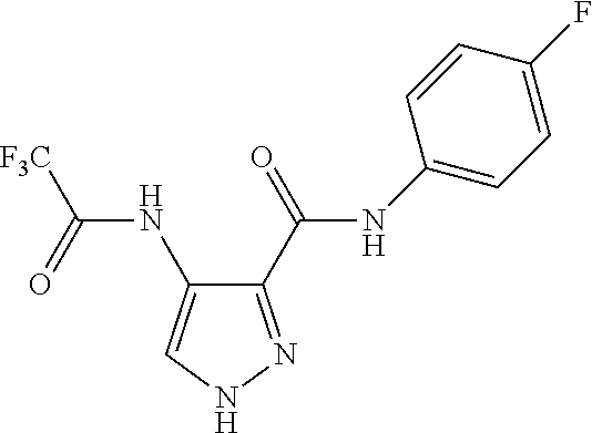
C1(C(=O)NC2=CC=C(F)C=C2)=NNC=C1NC([F3C])=O
